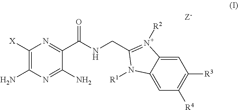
[X]C1=C(N)N=C(N)C(C(NCC2=N([R2])C3=CC([R3])=C([R4])C=C3N2[R1])=O)=N1
